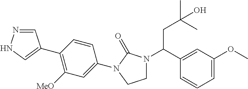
C1(C2=CNN=C2)=C([MeO])C=C(N2C(=O)N(C(CC(C)(O)C)C3=CC(OC)=CC=C3)CC2)C=C1
